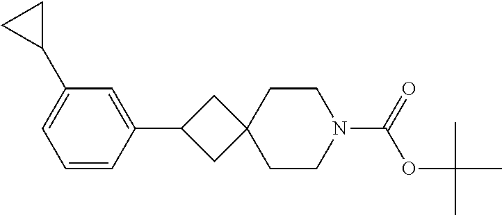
C1=CC(C2CC3(C2)CCN(C(=O)OC(C)(C)C)CC3)=CC(C2CC2)=C1
